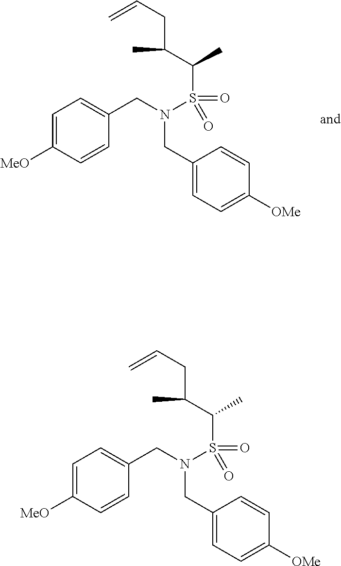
C1=C([MeO])C=CC(CN(S(=O)(=O)C(C)C(CC=C)C)CC2=CC=C([OMe])C=C2)=C1.C1=C([MeO])C=CC(CN(S(=O)(=O)C(C)C(CC=C)C)CC2=CC=C([OMe])C=C2)=C1
